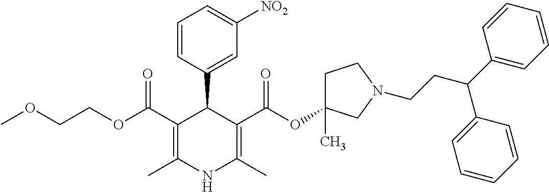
C1(C(OCCOC)=O)=C(C)NC(C)=C(C(OC2(C)CCN(CCC(C3=CC=CC=C3)C3=CC=CC=C3)C2)=O)C1C1=CC([NO2])=CC=C1
